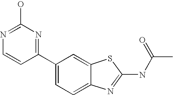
C1(C2=CC=C3C(=C2)SC(NC(C)=O)=N3)=NC(O)=NC=C1
